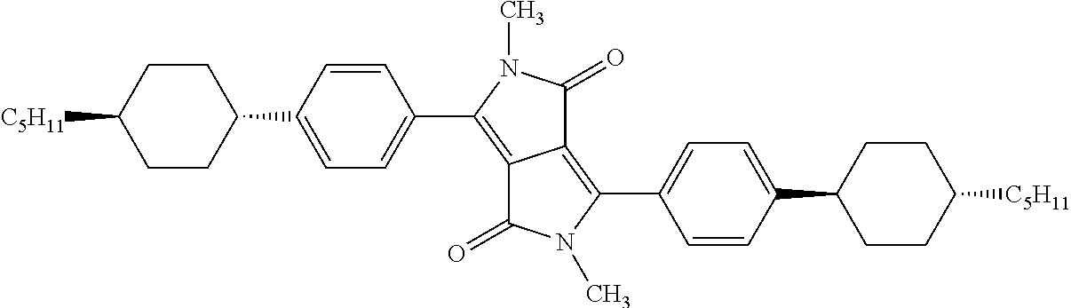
C1(C2=C3C(=C(C4=CC=C(C5CCC([C5H11])CC5)C=C4)N(C)C3=O)C(=O)N2C)=CC=C(C2CCC([C5H11])CC2)C=C1
